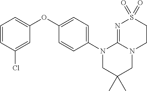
C1=CC(Cl)=CC(OC2=CC=C(N3CC(C)(C)CN4C3=NS(=O)(=O)CC4)C=C2)=C1
